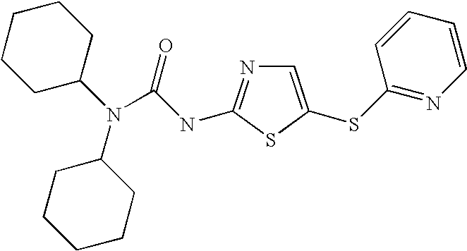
N(C(=O)NC1=NC=C(SC2=NC=CC=C2)S1)(C1CCCCC1)C1CCCCC1
